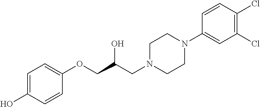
C1=C(O)C=CC(OCC(CN2CCN(C3=CC(Cl)=C(Cl)C=C3)CC2)O)=C1
